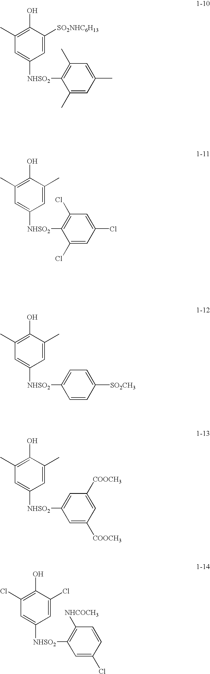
C1=C([SO2NHC6H13])C(O)=C(C)C=C1[NHSO2]C1=C(C)C=C(C)C=C1C.C1=C(C)C(O)=C(C)C=C1[NHSO2]C1=C(Cl)C=C(Cl)C=C1Cl.C1=C(C)C(O)=C(C)C=C1[NHSO2]C1=CC=C([SO2CH3])C=C1.C1=C(C)C(O)=C(C)C=C1[NHSO2]C1=CC([COOCH3])=CC([COOCH3])=C1.C1=C(Cl)C(O)=C(Cl)C=C1[NHSO2]C1=C([NHCOCH3])C=CC(Cl)=C1
